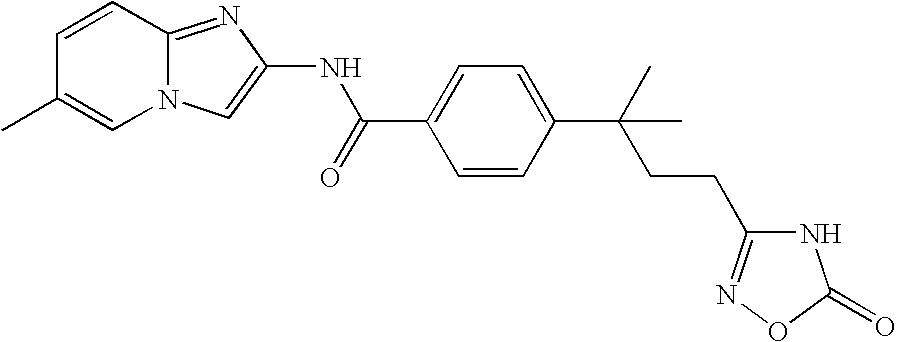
C1=CC2=NC(NC(=O)C3=CC=C(C(CCC4=NOC(=O)N4)(C)C)C=C3)=CN2C=C1C
